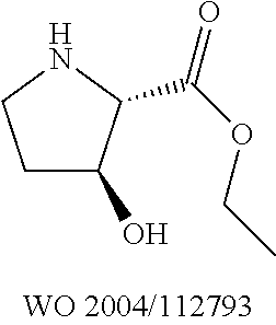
C1C(O)C(C(OCC)=O)NC1
